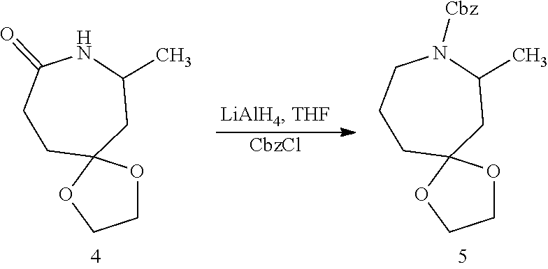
C1OC2(OC1)CC(C)NC(=O)CC2.[CbzCl].C1OC2(OC1)CC(C)N([Cbz])CCC2
